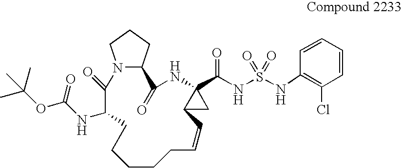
CC(OC(=O)NC1C(=O)N2C(CCC2)C(=O)NC2(C(NS(NC3=C(Cl)C=CC=C3)(=O)=O)=O)C(C2)C=CCCCCC1)(C)C
